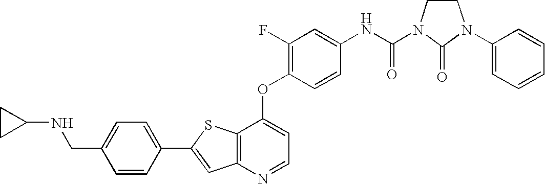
C1=C(CNC2CC2)C=CC(C2=CC3=C(S2)C(OC2=C(F)C=C(NC(=O)N4CCN(C5=CC=CC=C5)C4=O)C=C2)=CC=N3)=C1
